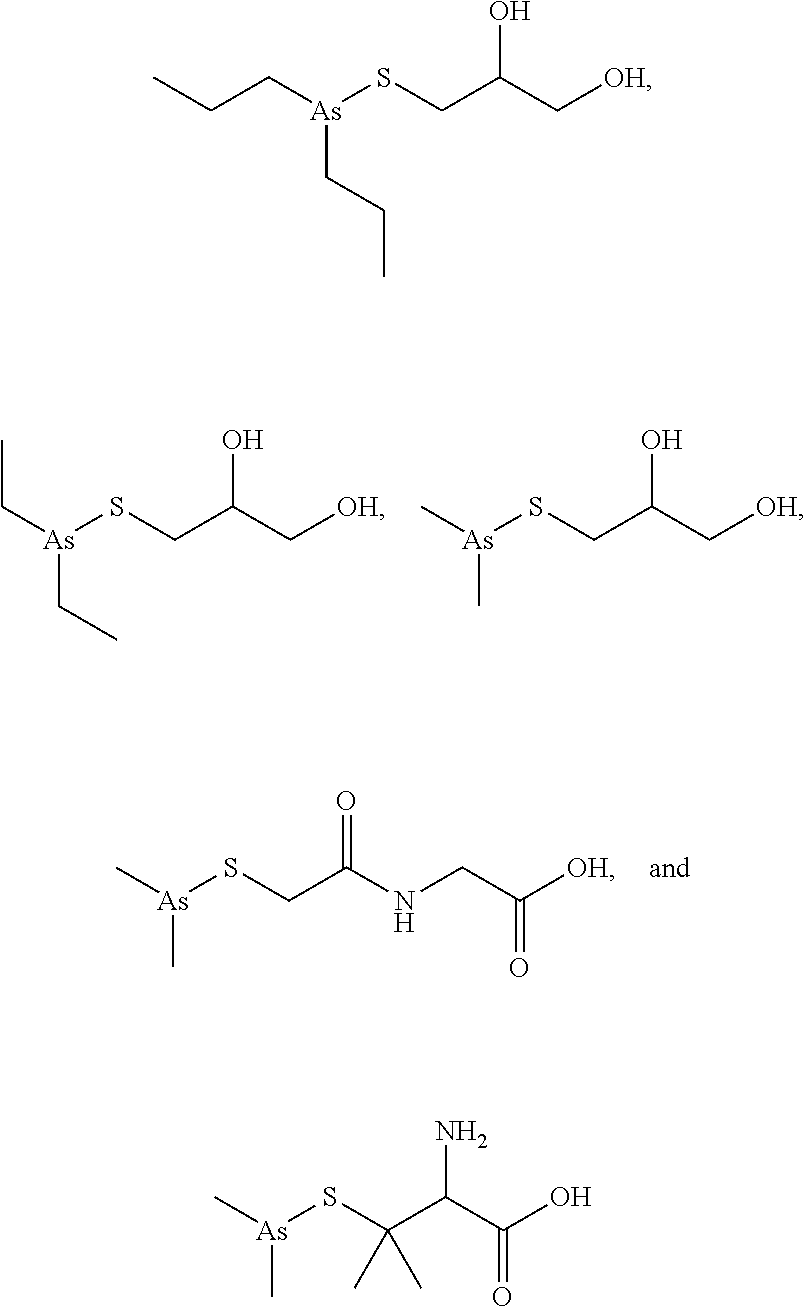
C([As](SCC(C[OH])O)CCC)CC.C([As](SCC(C[OH])O)CC)C.C[As](SCC(C[OH])O)C.C[As](SCC(NCC([OH])=O)=O)C.C[As](SC(C(C(O)=O)N)(C)C)C
